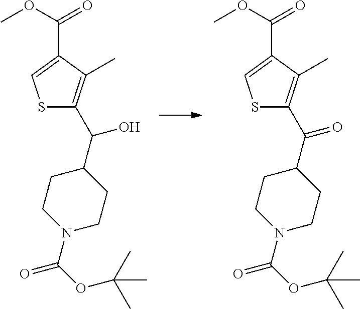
S1C(C(O)C2CCN(C(=O)OC(C)(C)C)CC2)=C(C)C(C(=O)OC)=C1.S1C(C(=O)C2CCN(C(=O)OC(C)(C)C)CC2)=C(C)C(C(=O)OC)=C1
